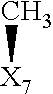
[X7]C
